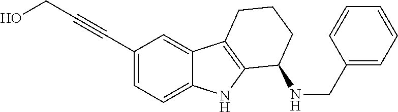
C1(C#CCO)=CC=C2C(=C1)C1=C(N2)C(NCC2=CC=CC=C2)CCC1
